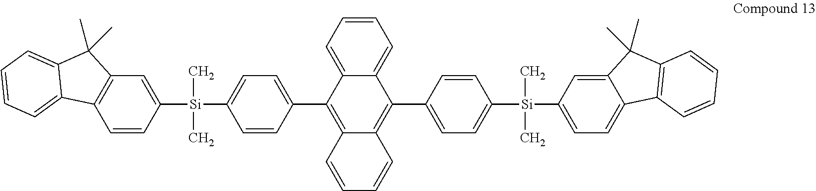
C1=CC([Si](C)(C)C2=CC=C(C3=C4C(=C(C5=CC=C([Si](C)(C)C6=CC=C7C(=C6)C(C)(C)C6=C7C=CC=C6)C=C5)C5=CC=CC=C35)C=CC=C4)C=C2)=CC2=C1C1=CC=CC=C1C2(C)C
